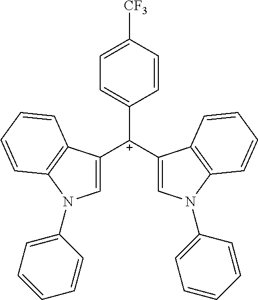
C1([C+](C2=CN(C3=CC=CC=C3)C3=C2C=CC=C3)C2=CN(C3=CC=CC=C3)C3=C2C=CC=C3)=CC=C([CF3])C=C1
